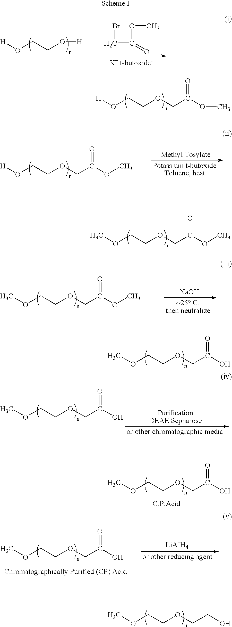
[H]OCCOCC(OC)=O.COCCOCC(OC)=O.COCCOCC(O)=O.COCCOCC(O)=O.COCCOCCO.[H]OCCO[H].BrCC(OC)=O.[H]OCCOCC(OC)=O.COCCOCC(OC)=O.[NaOH].COCCOCC(O)=O.COCCOCC(O)=O
